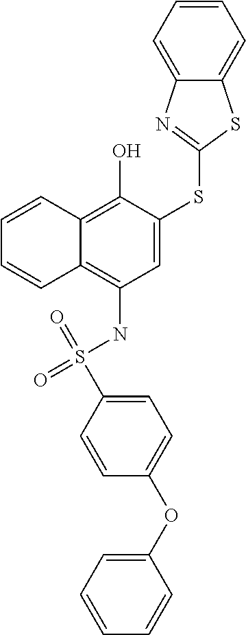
O=S(NC1=C2C(=C(O)C(SC3=NC4=CC=CC=C4S3)=C1)C=CC=C2)(=O)C1=CC=C(OC2=CC=CC=C2)C=C1
